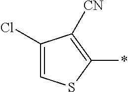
C1=C(Cl)C([CN])=C(*)S1
